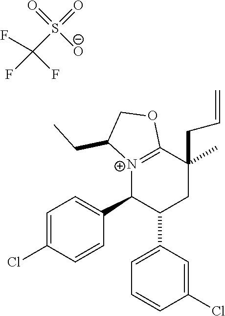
[N+]12=C(C(CC=C)(C)CC(C3=CC=CC(Cl)=C3)C1C1=CC=C(Cl)C=C1)OCC2CC.C(S([O-])(=O)=O)(F)(F)F
